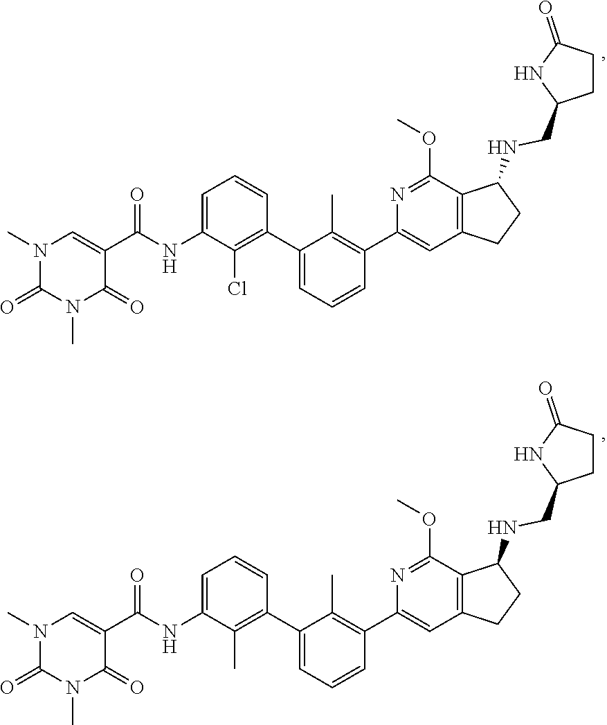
O(C)C1=NC(C2=C(C)C(C3=C(Cl)C(NC(C4=CN(C)C(=O)N(C)C4=O)=O)=CC=C3)=CC=C2)=CC2=C1C(NCC1CCC(=O)N1)CC2.O(C)C1=NC(C2=C(C)C(C3=C(C)C(NC(C4=CN(C)C(=O)N(C)C4=O)=O)=CC=C3)=CC=C2)=CC2=C1C(NCC1CCC(=O)N1)CC2
